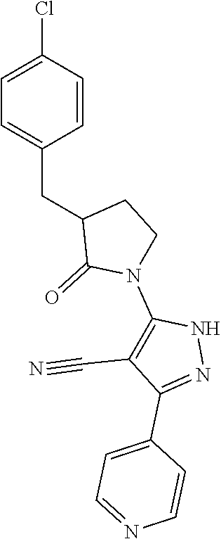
C1=C(Cl)C=CC(CC2C(=O)N(C3=C(C#N)C(C4=CC=NC=C4)=NN3)CC2)=C1
